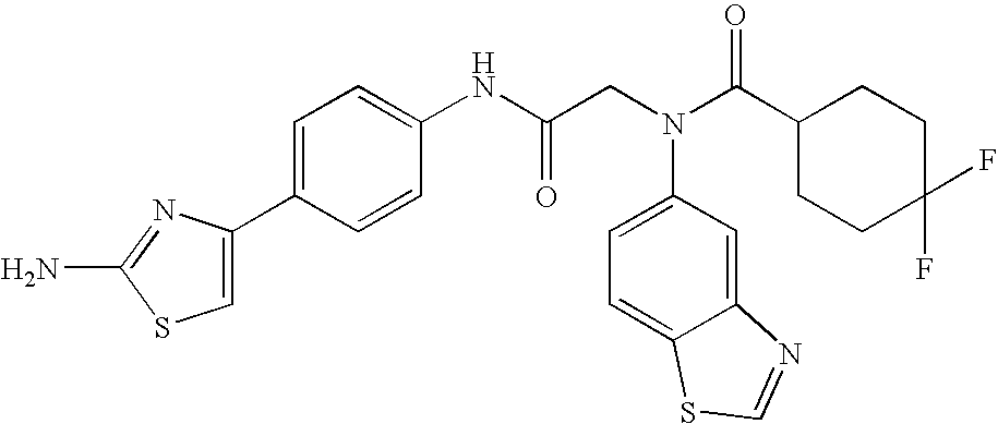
NC1=NC(C2=CC=C(NC(CN(C3=CC=C4C(=C3)N=CS4)C(C3CCC(F)(F)CC3)=O)=O)C=C2)=CS1
